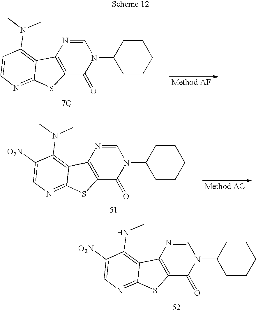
C1([O2N])=CN=C2C(=C1N(C)C)C1=C(S2)C(=O)N(C2CCCCC2)C=N1.C1=CN=C2C(=C1N(C)C)C1=C(S2)C(=O)N(C2CCCCC2)C=N1.C1([O2N])=CN=C2C(=C1NC)C1=C(S2)C(=O)N(C2CCCCC2)C=N1
